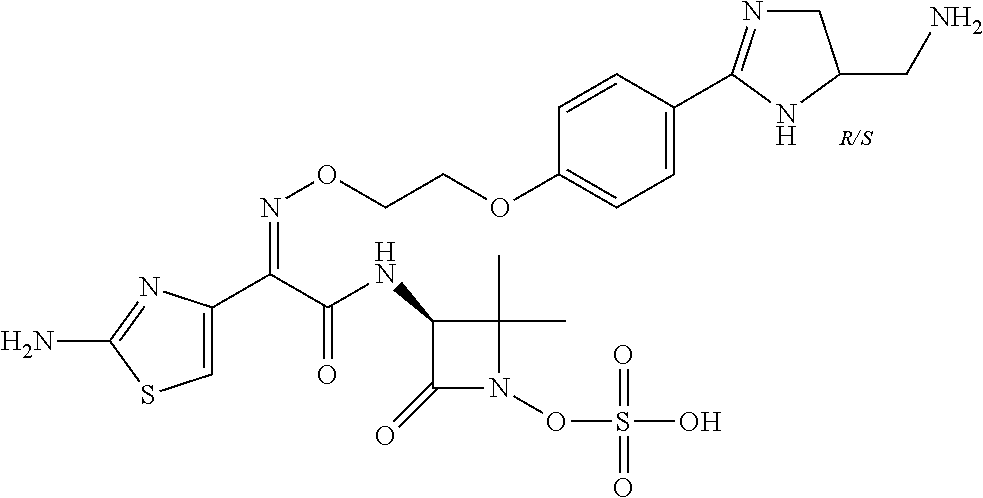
C1=C(C(C(NC2C(=O)N(OS(O)(=O)=O)C2(C)C)=O)=NOCCOC2=CC=C(C3=NCC(CN)N3)C=C2)N=C(N)S1
